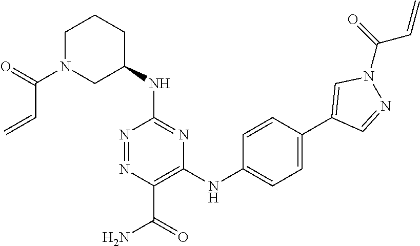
C1(NC2=NC(NC3=CC=C(C4=CN(C(=O)C=C)N=C4)C=C3)=C(C(=O)N)N=N2)CCCN(C(C=C)=O)C1
